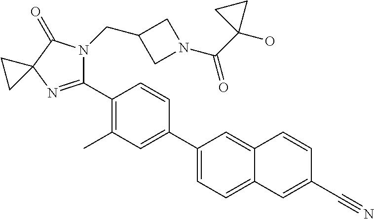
C1(C2=C(C)C=C(C3=CC=C4C(=C3)C=CC(C#N)=C4)C=C2)=NC2(C(=O)N1CC1CN(C(C3(O)CC3)=O)C1)CC2
